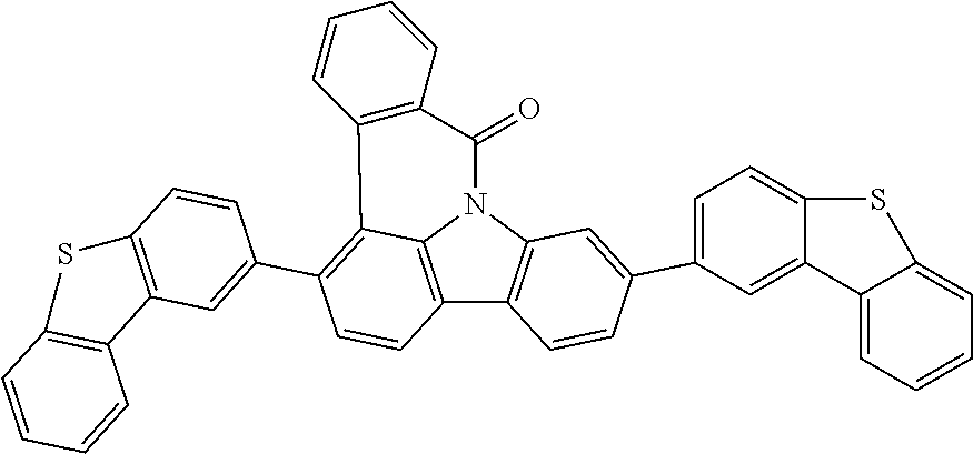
C12=C3N(C4=C1C=CC(C1=CC=C5C(=C1)C1=CC=CC=C1S5)=C4)C(=O)C1=C(C3=C(C3=CC4=C(C=C3)SC3=C4C=CC=C3)C=C2)C=CC=C1
